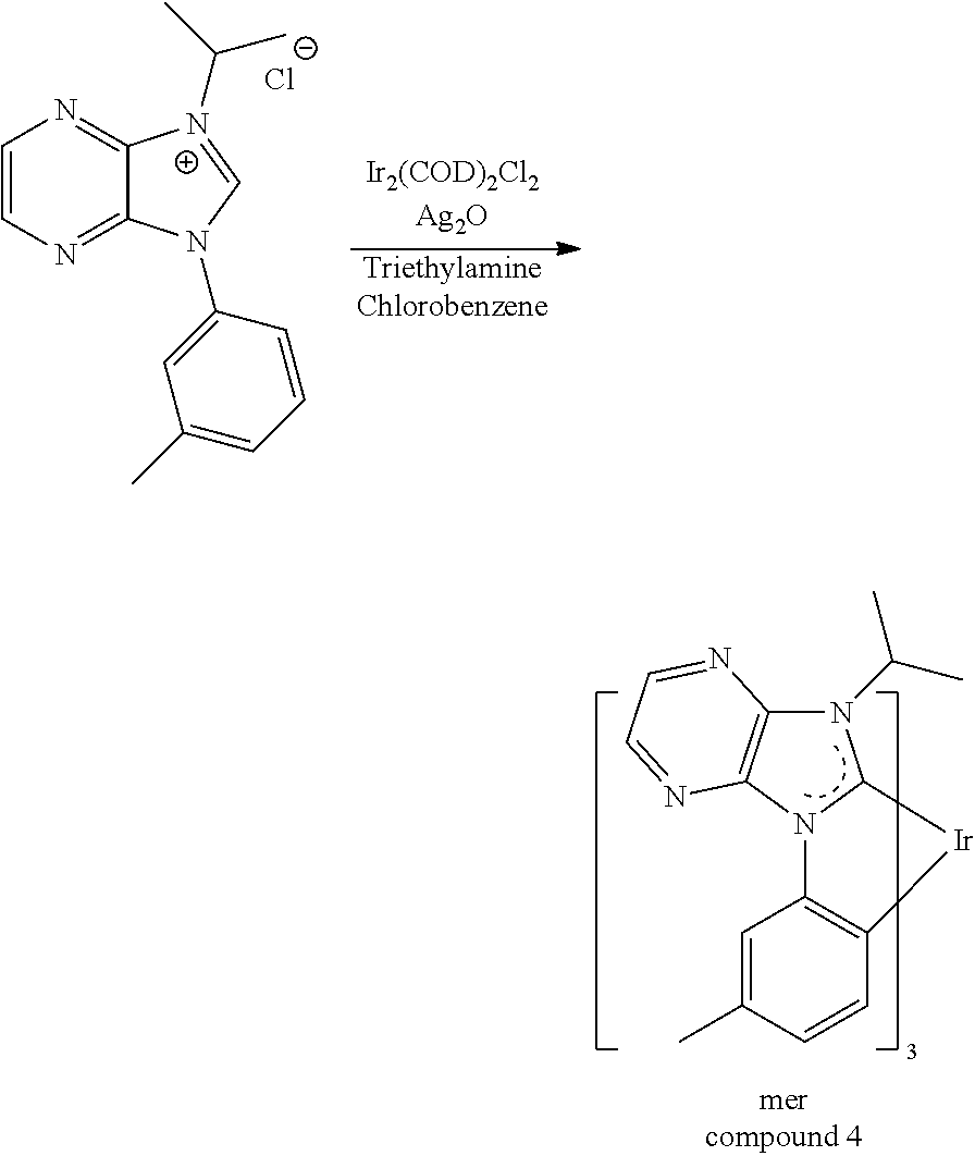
N1(C(C)C)C2=C(N3C1[Ir]C1=C3C=C(C)C=C1)N=CC=N2.C1=CN=C2C(=N1)[N+](C(C)C)=CN2C1=CC(C)=CC=C1.[Cl-].[TriethylamineChlorobenzene]
